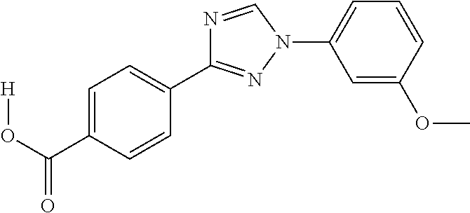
N1=CN(C2=CC=CC(OC)=C2)N=C1C1=CC=C(C(O[H])=O)C=C1
